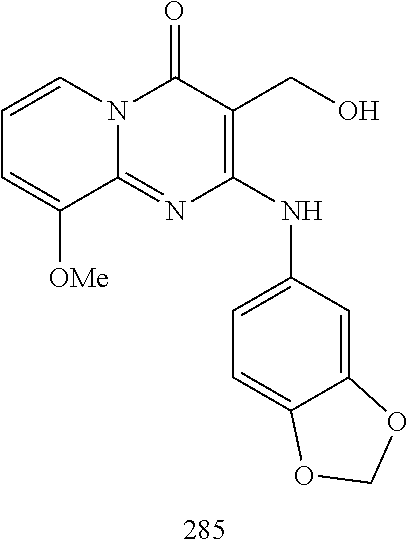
C1=CC=C([OMe])C2=NC(NC3=CC=C4C(=C3)OCO4)=C(CO)C(=O)N12
